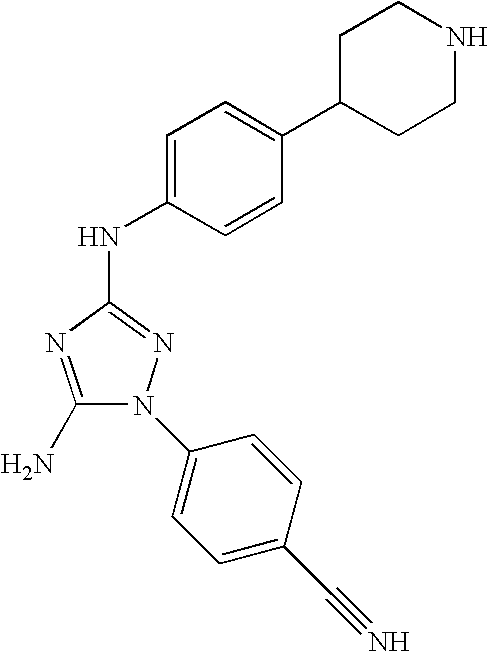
C1(N)=NC(NC2=CC=C(C3CCNCC3)C=C2)=NN1C1=CC=C(C#N)C=C1
